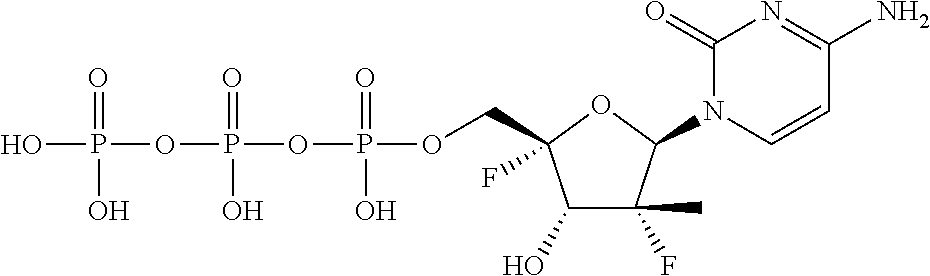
OP(OP(OP(OCC1(F)C(O)C(F)(C)C(N2C=CC(N)=NC2=O)O1)(=O)O)(=O)O)(=O)O
